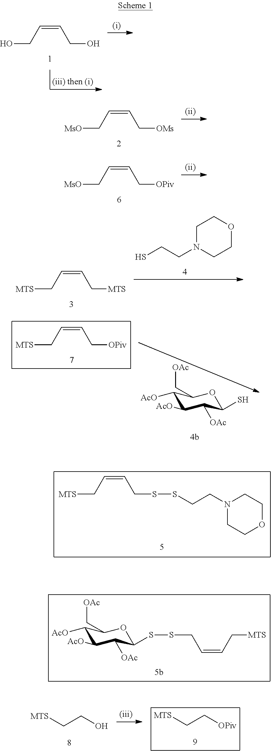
OCC=CCO.[MsO]CC=CC[OMs].[MsO]CC=CC[OPiv].[MTS]CC=CC[MTS].[MTS]CC=CC[OPiv].SCCN1CCOCC1.C1([AcO])C([AcO])C([OAc])C(S)OC1C[OAc].[MTS]CCO.[MTS]CC[OPiv].[MTS]CC=CCSSCCN1CCOCC1.C1([AcO])C([AcO])C([OAc])C(SSCC=CC[MTS])OC1C[OAc]
